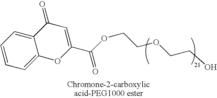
C1(C(OCCOCCO)=O)=CC(=O)C2=CC=CC=C2O1
